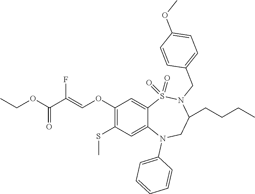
C1(OC=C(C(OCC)=O)F)=C(SC)C=C2C(=C1)S(=O)(=O)N(CC1=CC=C(OC)C=C1)C(CCCC)CN2C1=CC=CC=C1
